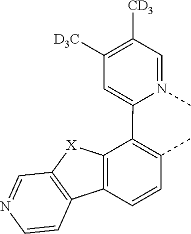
C1=N(C)C(C2=C(C)C=CC3=C2[X]C2=C3C=CN=C2)=CC([D3C])=C1[CD3]
